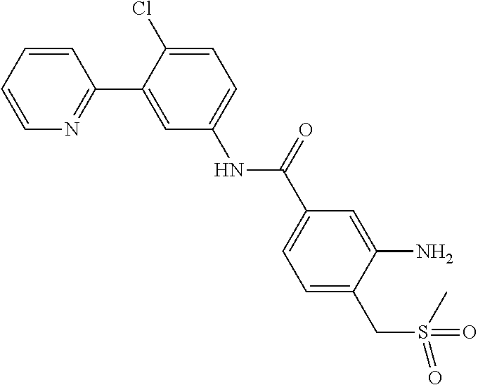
C1=CC=CN=C1C1=CC(NC(C2=CC=C(CS(=O)(C)=O)C(N)=C2)=O)=CC=C1Cl
